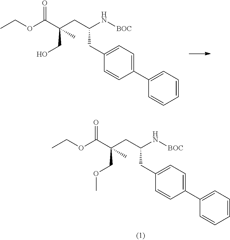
O(C(C(C)(CC(N[BOC])CC1=CC=C(C2=CC=CC=C2)C=C1)CO)=O)CC.O(C(C(COC)(C)CC(N[BOC])CC1=CC=C(C2=CC=CC=C2)C=C1)=O)CC
